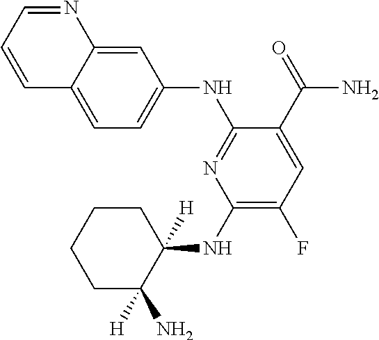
C1(NC2([H])CCCCC2([H])N)=C(F)C=C(C(=O)N)C(NC2=CC=C3C(=C2)N=CC=C3)=N1
